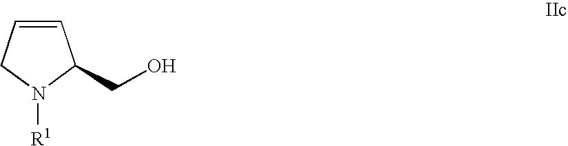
C1=CCN([R1])C1CO
